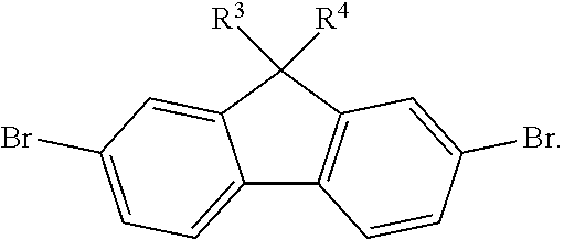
C12=CC=C(Br)C=C1C([R4])([R3])C1=C2C=CC(Br)=C1
